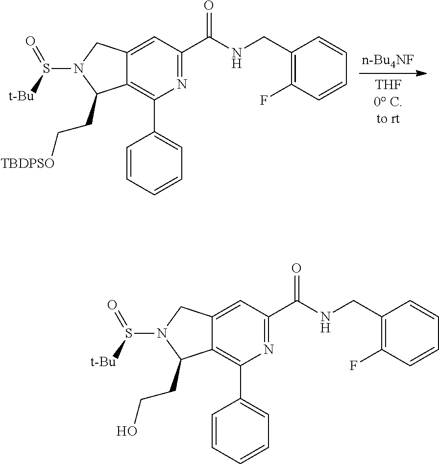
C12=CC(C(=O)NCC3=C(F)C=CC=C3)=NC(C3=CC=CC=C3)=C1C(CC[TBDPSO])N(S([t-Bu])=O)C2.C12=CC(C(=O)NCC3=C(F)C=CC=C3)=NC(C3=CC=CC=C3)=C1C(CCO)N(S([t-Bu])=O)C2
